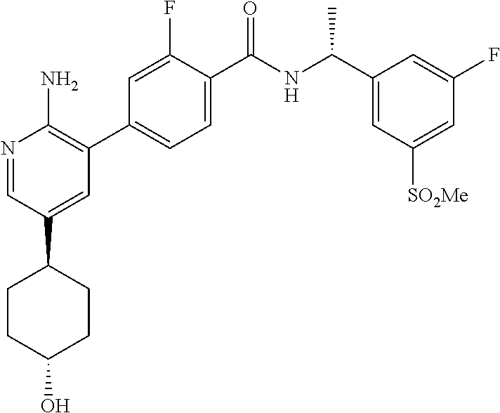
N1=CC(C2CCC(O)CC2)=CC(C2=CC=C(C(NC(C3=CC([SO2Me])=CC(F)=C3)C)=O)C(F)=C2)=C1N
